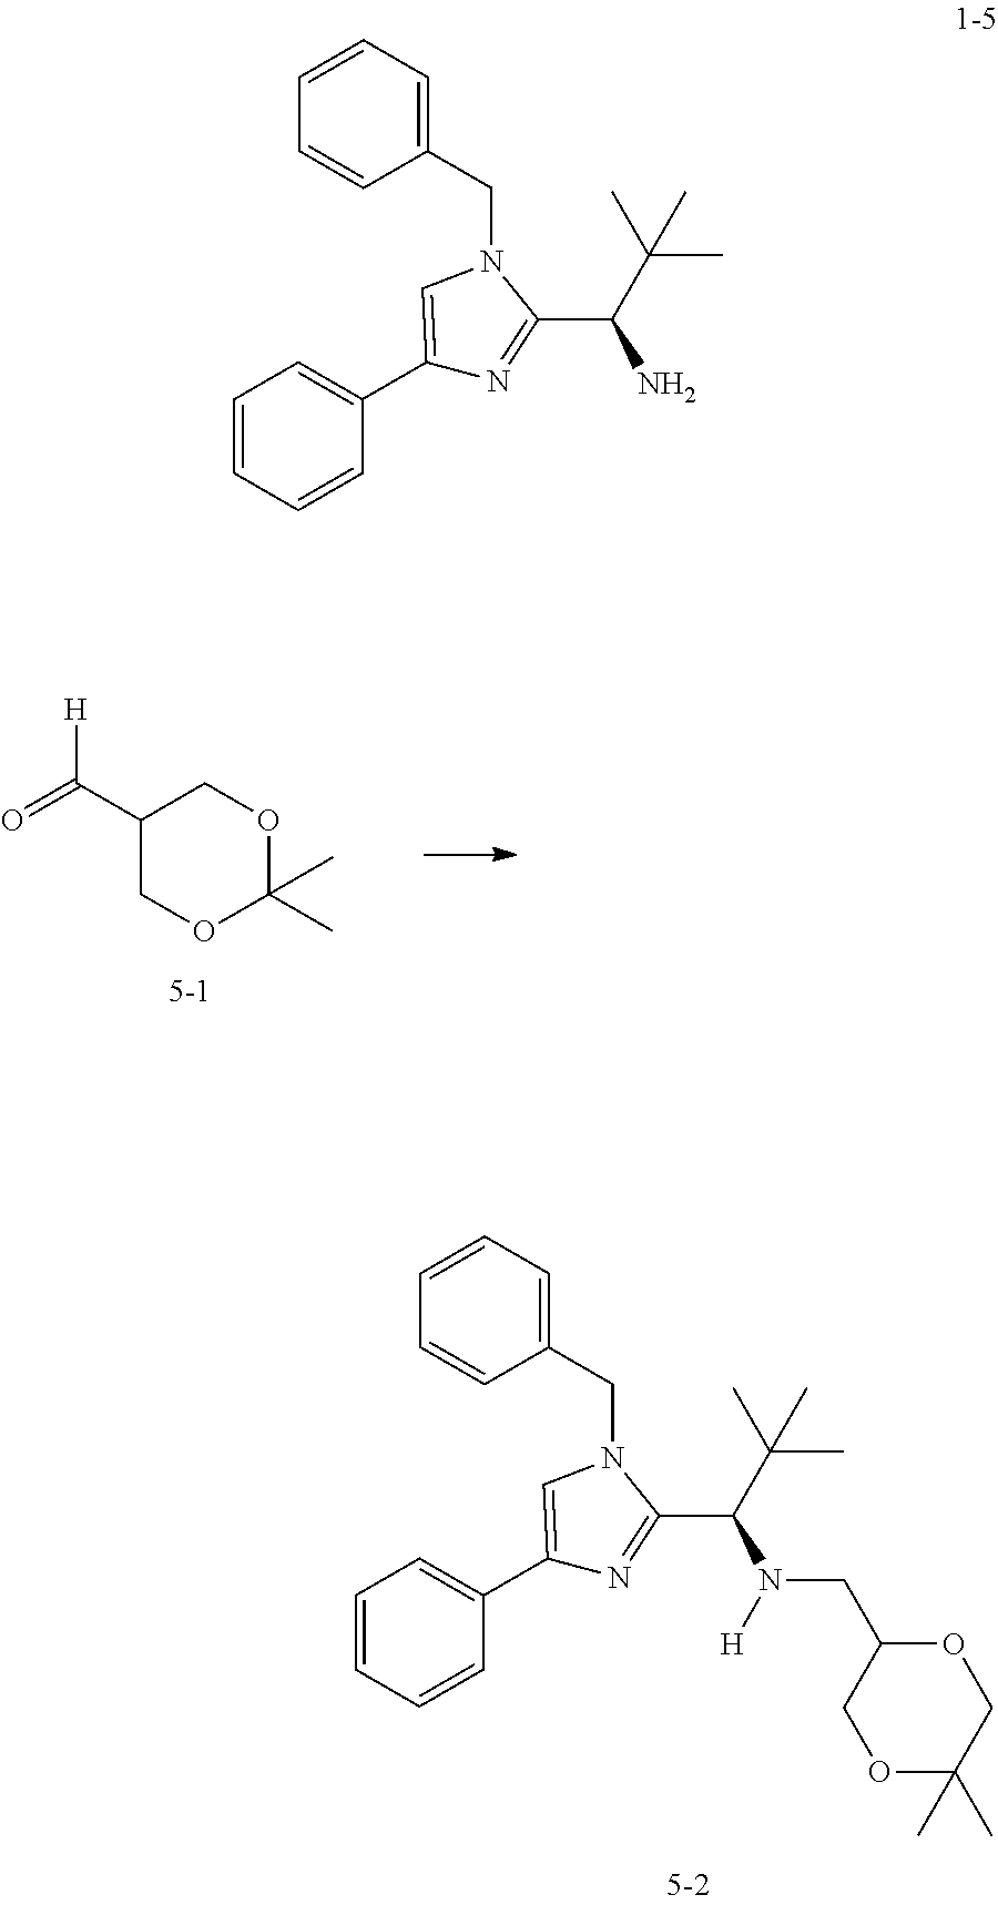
C1=CC=CC(C2=CN(CC3=CC=CC=C3)C(C(C(C)(C)C)N(CC3COC(C)(C)CO3)[H])=N2)=C1.C1(C(=O)[H])COC(C)(C)OC1.C1=CC=CC(C2=CN(CC3=CC=CC=C3)C(C(C(C)(C)C)N)=N2)=C1
